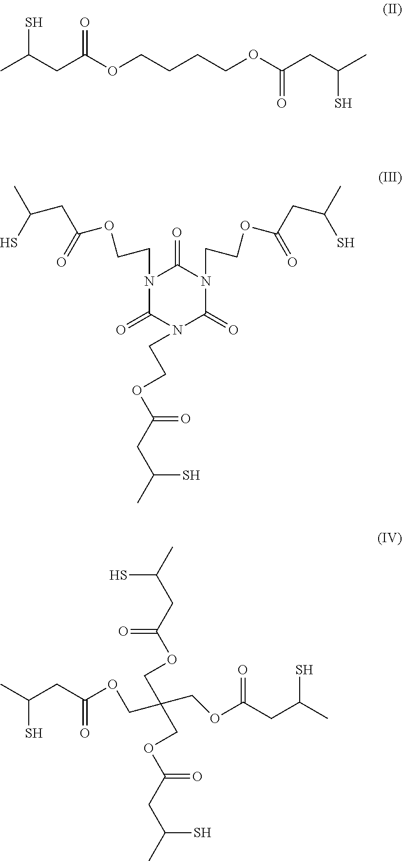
C(CC(OCCCCOC(CC(C)S)=O)=O)(C)S.C1(=O)N(CCOC(=O)CC(C)S)C(=O)N(CCOC(CC(C)S)=O)C(=O)N1CCOC(CC(C)S)=O.CC(CC(=O)OCC(COC(CC(C)S)=O)(COC(CC(C)S)=O)COC(CC(C)S)=O)S
